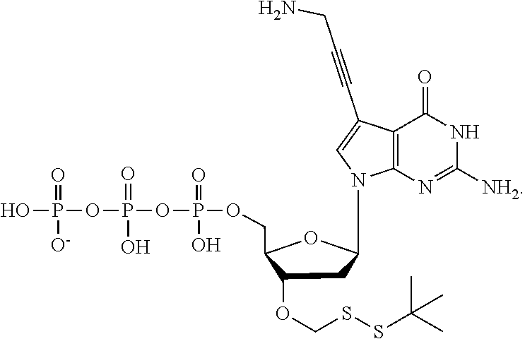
C(C1C(OCSSC(C)(C)C)CC(CN2C3=C(C(=O)NC([NH2])=N3)C(C#CCN)=C2)O1)OP(OP(OP(=O)(O)[O-])(=O)O)(=O)O
